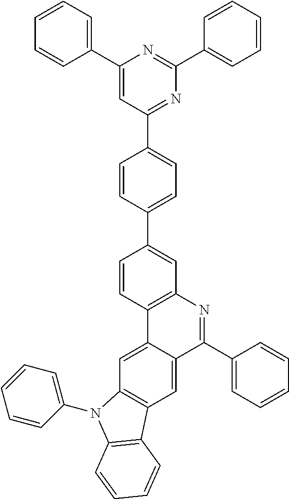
C1=CC=C(C2=CC(C3=CC=C(C4=CC5=C(C=C4)C4=CC6=C(C=C4C(C4=CC=CC=C4)=N5)C4=C(N6C5=CC=CC=C5)C=CC=C4)C=C3)=NC(C3=CC=CC=C3)=N2)C=C1
